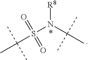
[R8]N(C(C)(C)C)S(C(C)(C)C)(=O)=O
